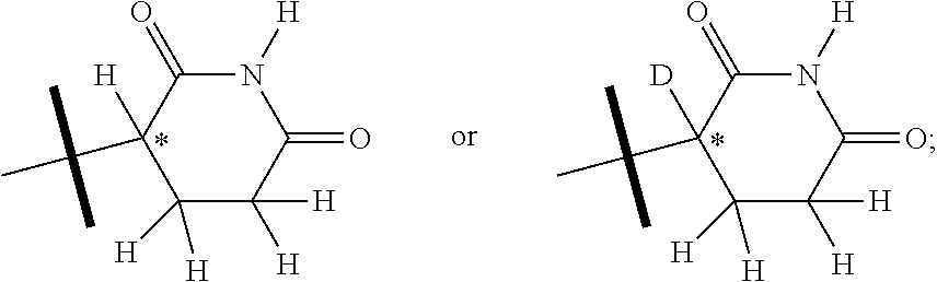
C1([H])([H])C([H])([H])C(=O)N([H])C(=O)C1([D])C(C)(C)C.C1([H])([H])C([H])([H])C(=O)N([H])C(=O)C1([H])C(C)(C)C
